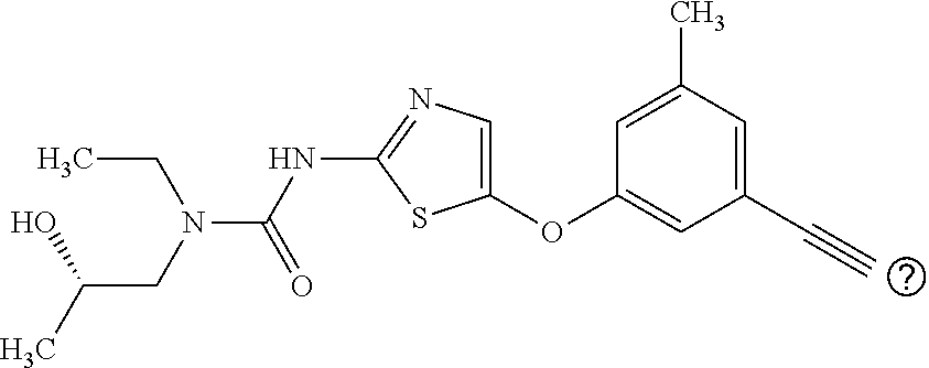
O(C1=CN=C(NC(=O)N(CC)CC(O)C)S1)C1=CC(C#C)=CC(C)=C1
